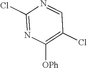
C1(Cl)=NC([OPh])=C(Cl)C=N1
